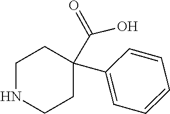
C1=CC=C(C2(C(=O)O)CCNCC2)C=C1
